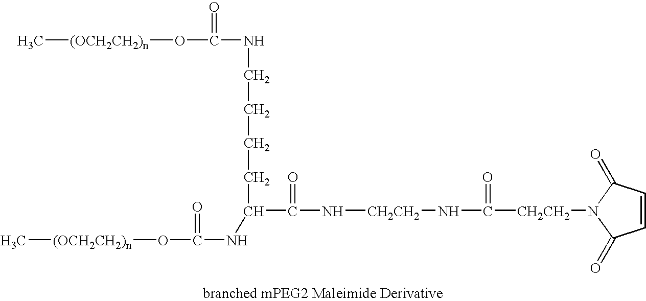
C(C(N[CH2CH2]NC([CH2CH2]N1C(=O)C=CC1=O)=O)=O)(CCCCNC(O[(OCH2CH2)n]C)=O)NC(O[(OCH2CH2)n]C)=O
